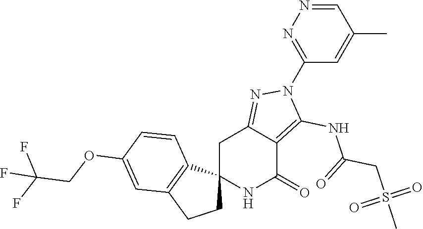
C12(NC(=O)C3=C(NC(CS(C)(=O)=O)=O)N(C4=NN=CC(C)=C4)N=C3C1)CCC1=C2C=CC(OCC(F)(F)F)=C1
